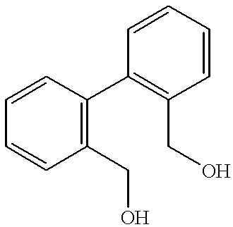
C1=CC(CO)=C(C2=C(CO)C=CC=C2)C=C1
